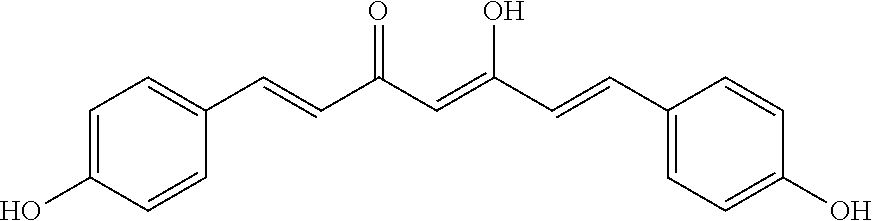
C1=C(O)C=CC(C=CC(C=C(C=CC2=CC=C(O)C=C2)O)=O)=C1
